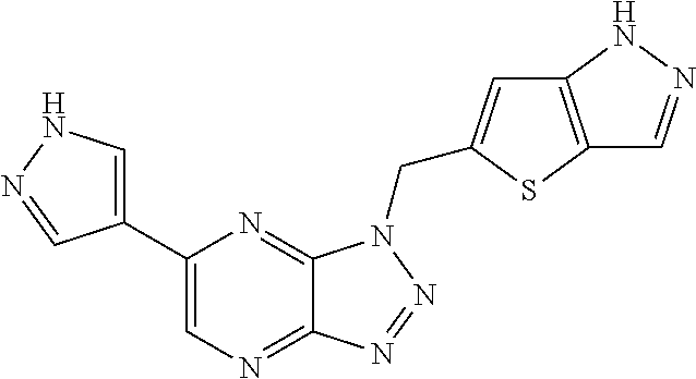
C1=C(C2=CN=C3C(=N2)N(CC2=CC4=C(S2)C=NN4)N=N3)C=NN1
